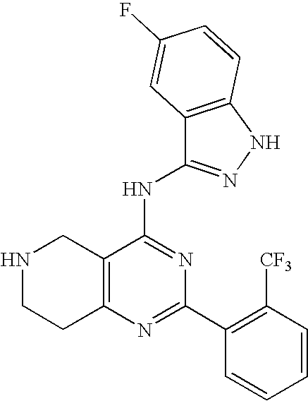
C12=C(N=C(C3=C([CF3])C=CC=C3)N=C1NC1=NNC3=C1C=C(F)C=C3)CCNC2
